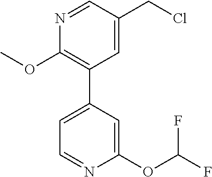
O(C1=C(C2=CC=NC(OC(F)F)=C2)C=C(CCl)C=N1)C
